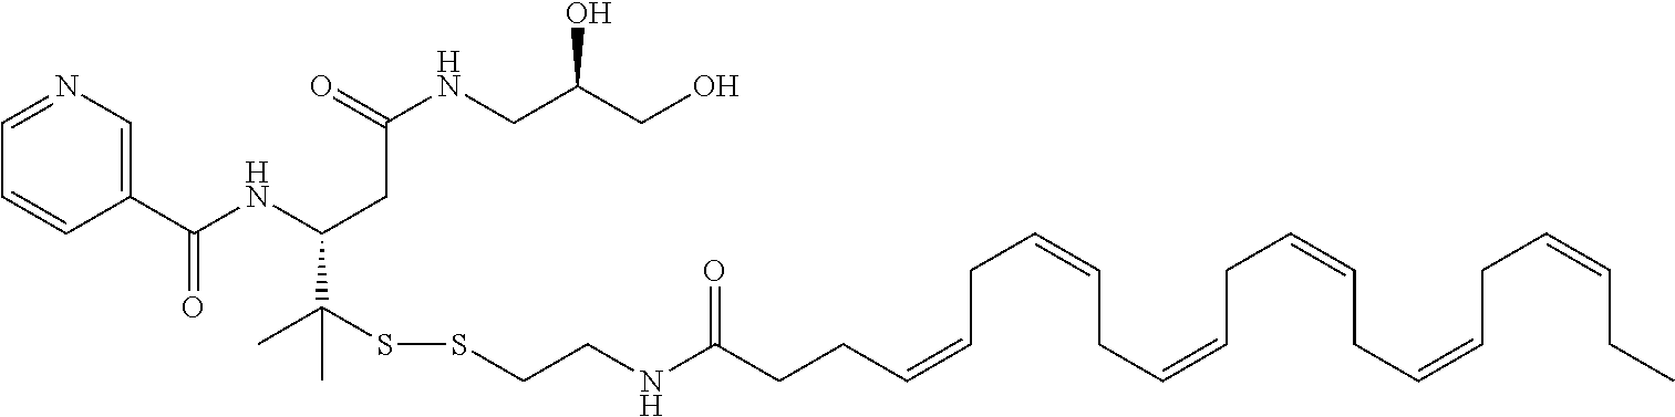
C(C=CCC=CCC=CCC=CCC=CCC=CCC)CC(NCCSSC(C)(C)C(NC(C1=CN=CC=C1)=O)CC(NCC(CO)O)=O)=O
